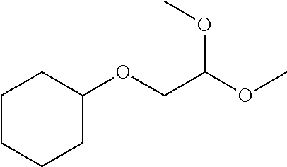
C1C(OCC(OC)OC)CCCC1
